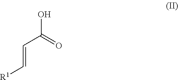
C(=C[R1])C(O)=O
